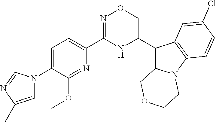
N1=C(C2=CC=C(N3C=C(C)N=C3)C(OC)=N2)NC(C2=C3N(C4=C2C=C(Cl)C=C4)CCOC3)CO1
